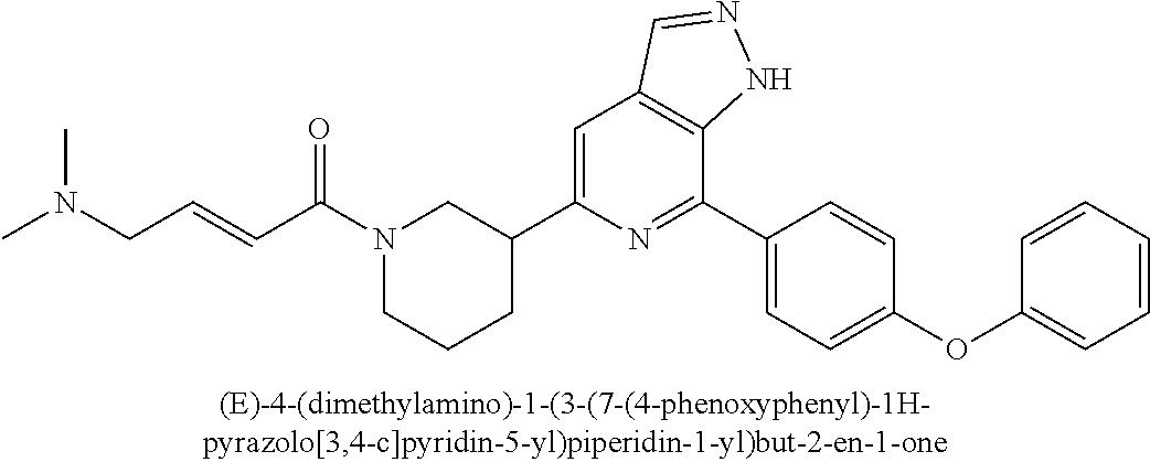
N1(C(C=CCN(C)C)=O)CCCC(C2=CC3=C(C(C4=CC=C(OC5=CC=CC=C5)C=C4)=N2)NN=C3)C1
